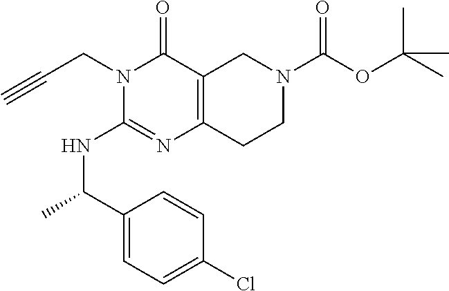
N1(CC#C)C(NC(C)C2=CC=C(Cl)C=C2)=NC2=C(C1=O)CN(C(OC(C)(C)C)=O)CC2
